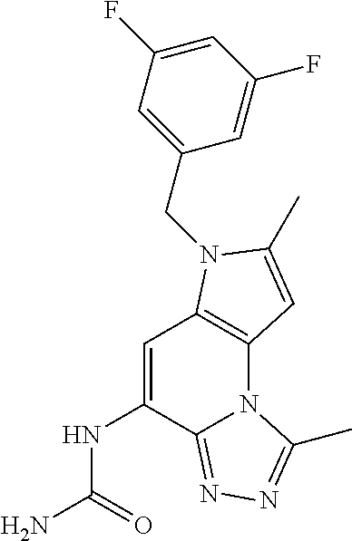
C1=C(NC(N)=O)C2=NN=C(C)N2C2=C1N(CC1=CC(F)=CC(F)=C1)C(C)=C2
